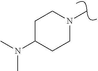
N1(C)CCC(N(C)C)CC1
